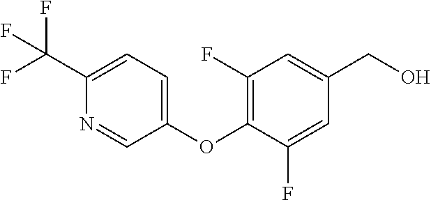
N1=CC(OC2=C(F)C=C(CO)C=C2F)=CC=C1C(F)(F)F
